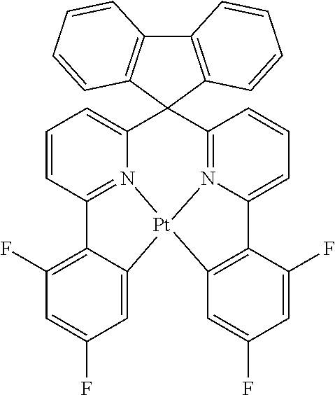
C12=N3C(=CC=C1)C1(C4=N5C(=CC=C4)C4=C(C=C(F)C=C4F)[Pt]35C3=CC(F)=CC(F)=C23)C2=C(C3=C1C=CC=C3)C=CC=C2
